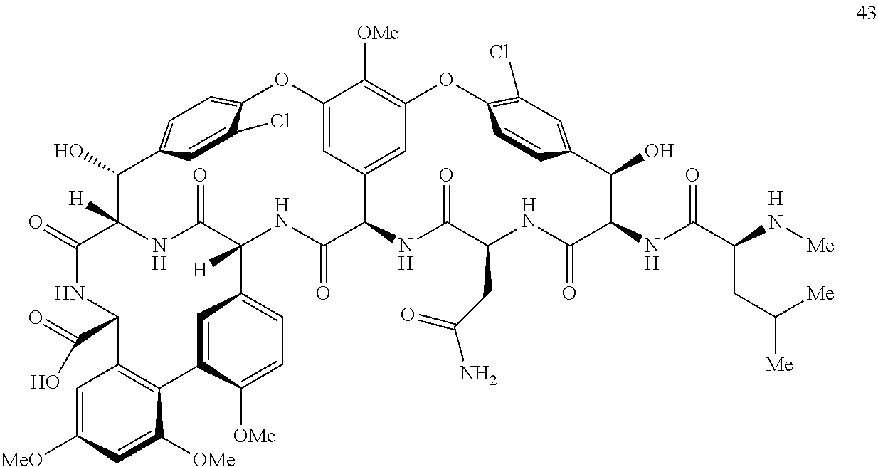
C1=C([MeO])C=C([OMe])C2=C1C(C(O)=O)NC(=O)C1([H])C(O)C3=CC=C(OC4=CC5=CC(=C4[OMe])OC4=C(Cl)C=C(C(O)C(NC(C(N[Me])CC([Me])[Me])=O)C(=O)NC(CC(N)=O)C(=O)NC5C(=O)NC([H])(C5=CC=C([OMe])C2=C5)C(=O)N1)C=C4)C(Cl)=C3.[H]
